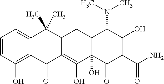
C1=CC(O)=C2C(=C1)C(C)(C)C1C(=C(O)C3(O)C(C1)C(N(C)C)C(O)=C(C(N)=O)C3=O)C2=O
